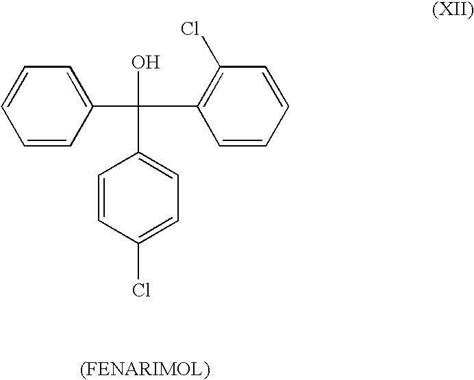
C1=CC(C(O)(C2=CC=C(Cl)C=C2)C2=C(Cl)C=CC=C2)=CC=C1
